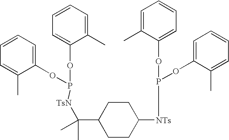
C1=CC=C(OP([TsN]C(C2CCC([NTs]P(OC3=CC=CC=C3C)OC3=CC=CC=C3C)CC2)(C)C)OC2=CC=CC=C2C)C(C)=C1
